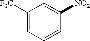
C1=CC([NO2])=CC([F3C])=C1
